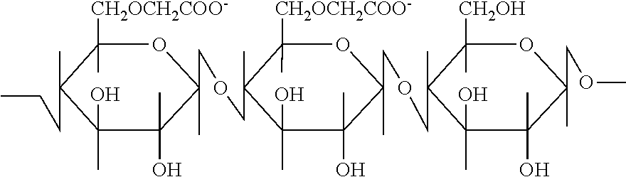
C1([CH2OCH2COO-])(C)C(C)(CCC)C(C)(O)C(C)(O)C(C)(COCC2(C)C([CH2OCH2COO-])(C)OC(C)(COCC3(C)C([CH2OH])(C)OC(C)(COC)C(C)(O)C3(C)O)C(C)(O)C2(C)O)O1
